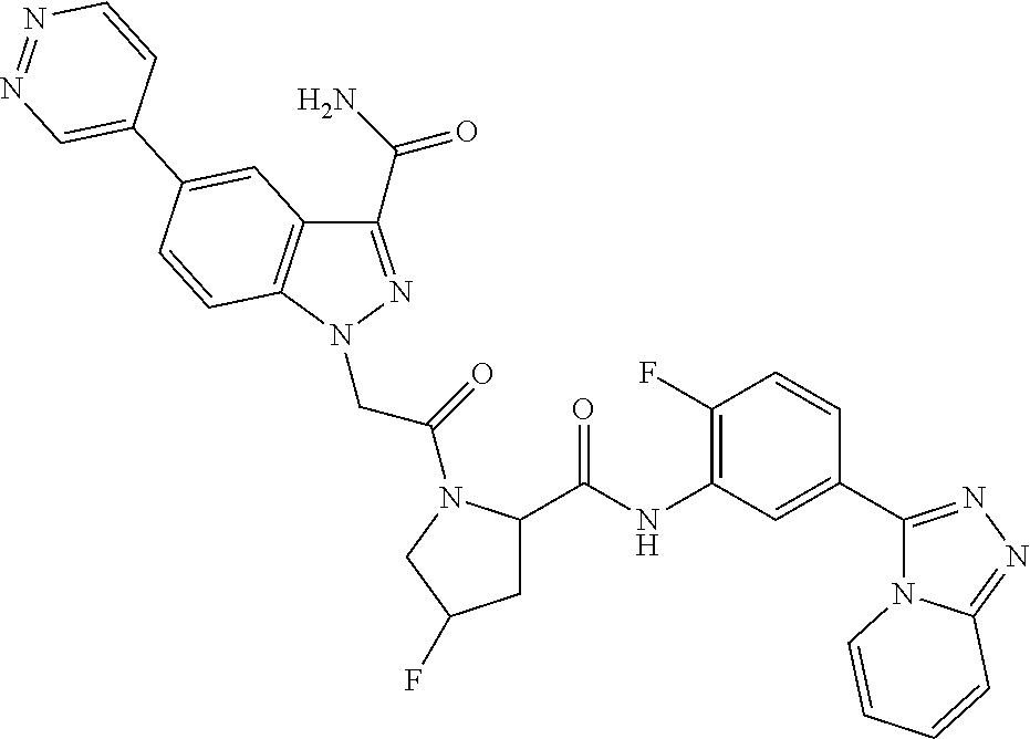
C1(C(=O)N)=NN(CC(=O)N2C(C(NC3=C(F)C=CC(C4=NN=C5N4C=CC=C5)=C3)=O)CC(F)C2)C2=C1C=C(C1=CN=NC=C1)C=C2
